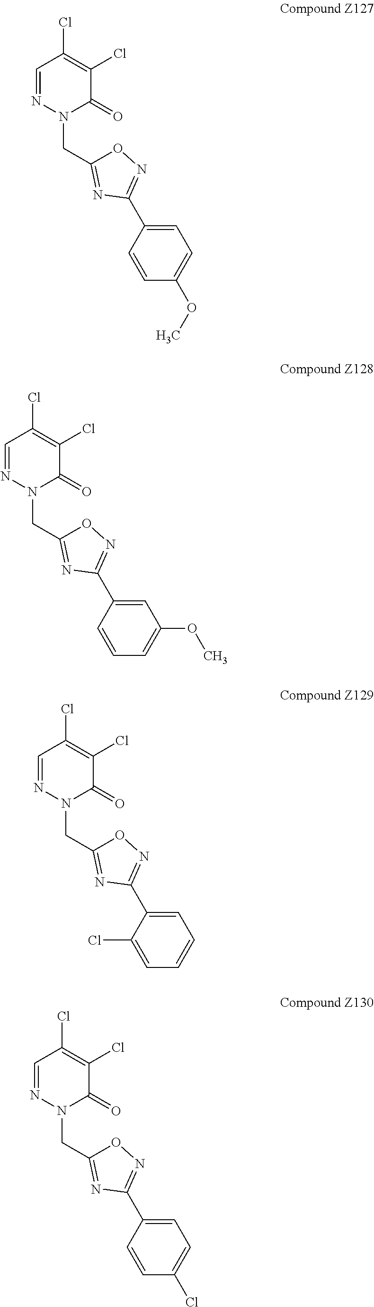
C1=NN(CC2=NC(C3=CC=C(OC)C=C3)=NO2)C(=O)C(Cl)=C1Cl.C1=NN(CC2=NC(C3=CC(OC)=CC=C3)=NO2)C(=O)C(Cl)=C1Cl.C1=NN(CC2=NC(C3=CC=CC=C3Cl)=NO2)C(=O)C(Cl)=C1Cl.C1=NN(CC2=NC(C3=CC=C(Cl)C=C3)=NO2)C(=O)C(Cl)=C1Cl
